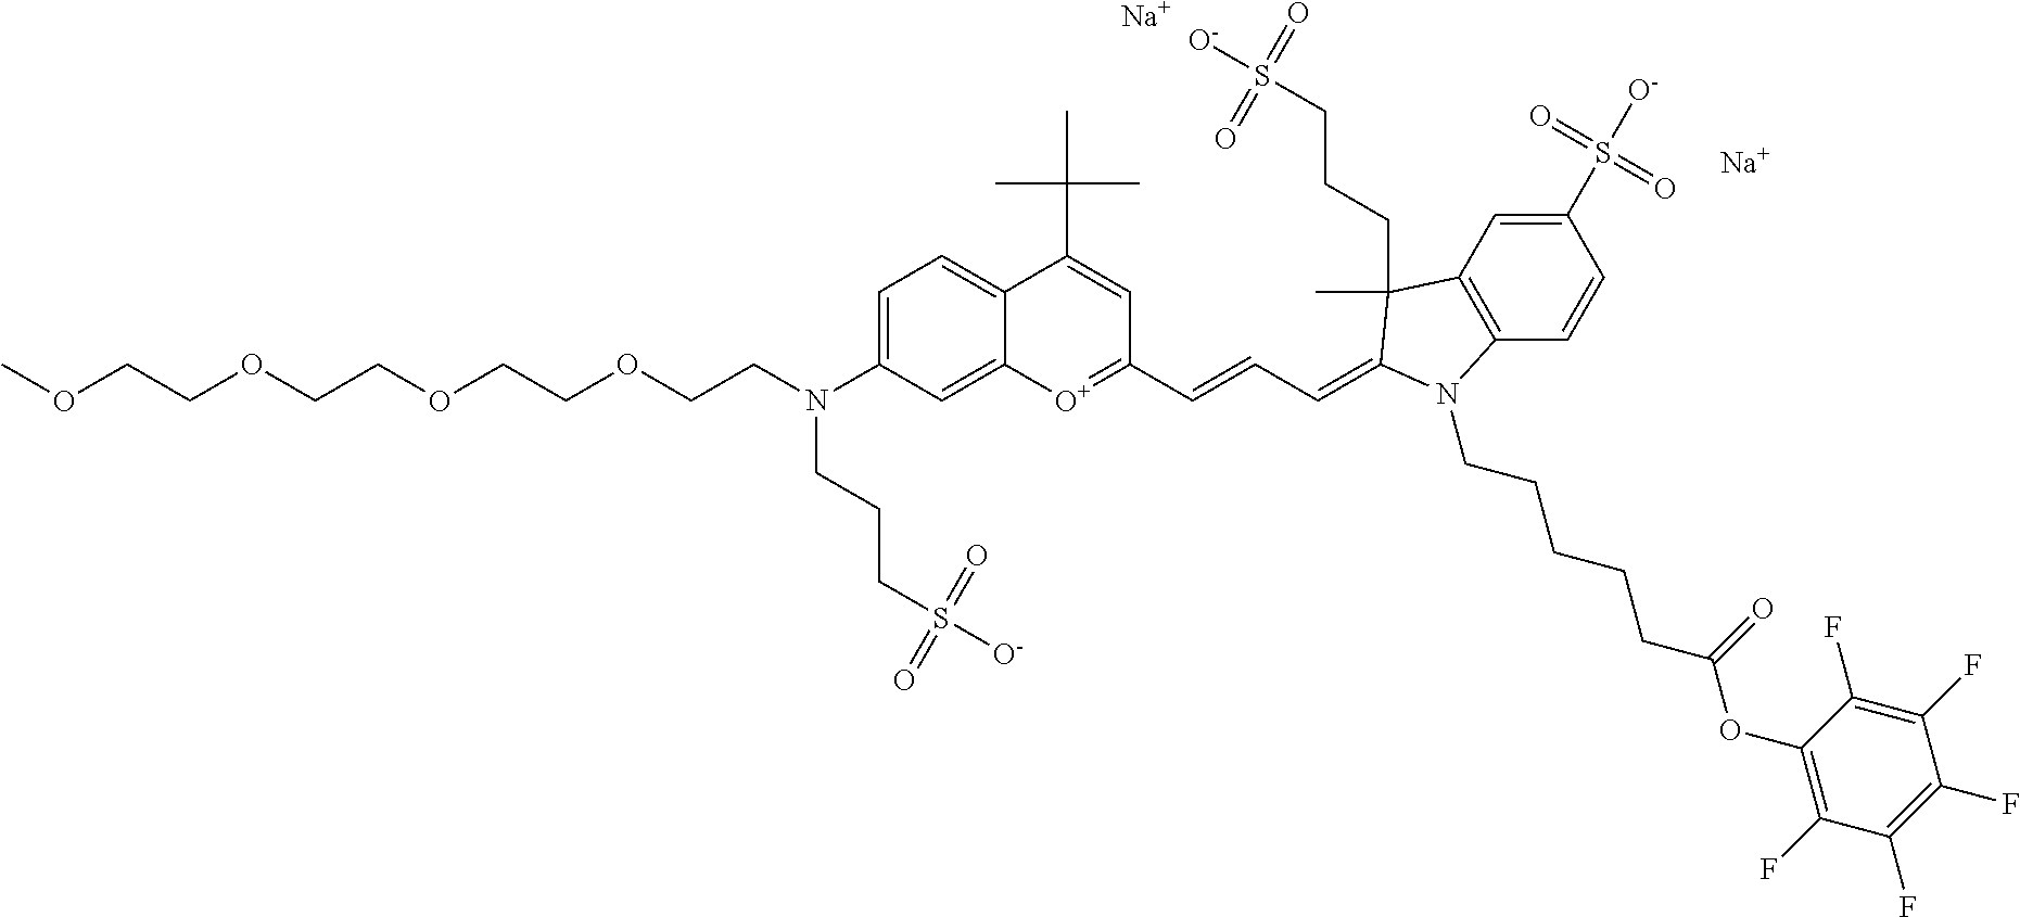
C1=C(N(CCOCCOCCOCCOC)CCCS([O-])(=O)=O)C=C2C(=C1)C(C(C)(C)C)=CC(C=CC=C1C(C)(CCCS([O-])(=O)=O)C3=C(C=CC(S([O-])(=O)=O)=C3)N1CCCCCC(OC1=C(F)C(F)=C(F)C(F)=C1F)=O)=[O+]2.[Na].[Na]
